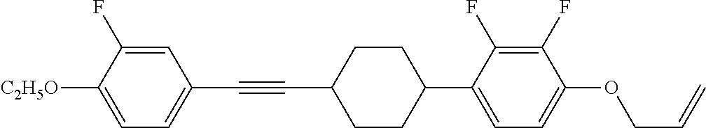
C1=C(F)C([C2H5O])=CC=C1C#CC1CCC(C2=CC=C(OCC=C)C(F)=C2F)CC1
